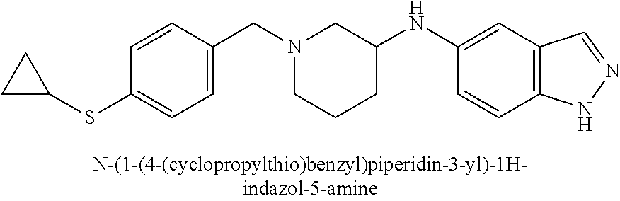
N1(CC2=CC=C(SC3CC3)C=C2)CCCC(NC2=CC3=C(C=C2)NN=C3)C1
